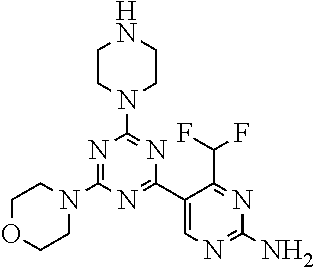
N1=C(N2CCOCC2)N=C(C2=CN=C(N)N=C2C(F)F)N=C1N1CCNCC1
